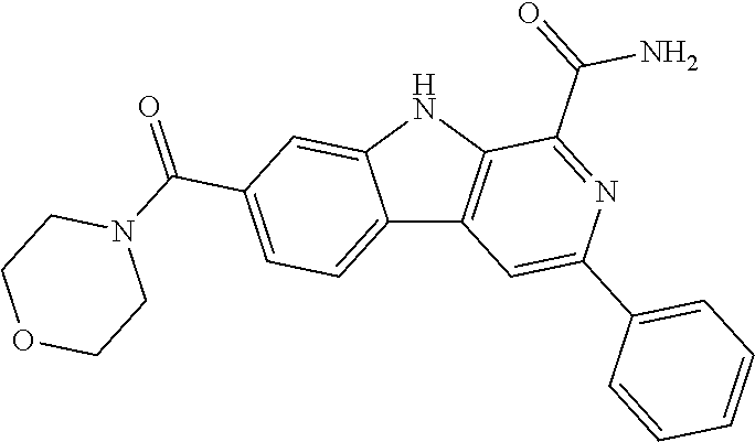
C12=CC=C(C(N3CCOCC3)=O)C=C1NC1=C2C=C(C2=CC=CC=C2)N=C1C(N)=O
